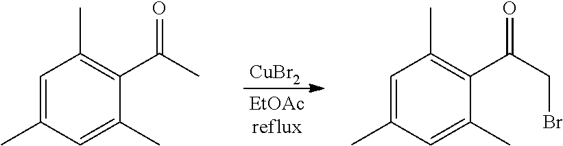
C1=C(C)C=C(C)C(C(C)=O)=C1C.[CuBr2].C1=C(C)C=C(C)C(C(CBr)=O)=C1C
